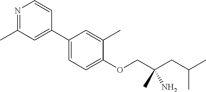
C1(C2=CC(C)=NC=C2)=CC=C(OCC(CC(C)C)(N)C)C(C)=C1
